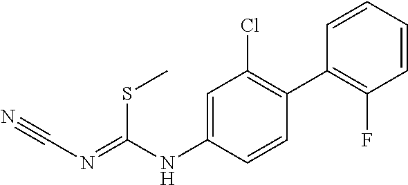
C1=C(NC(=NC#N)SC)C=CC(C2=C(F)C=CC=C2)=C1Cl
